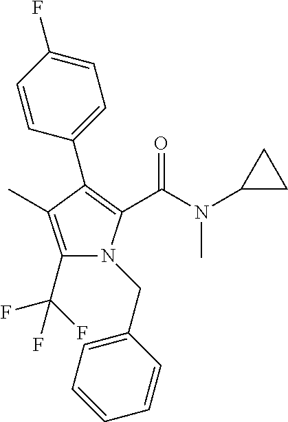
C1(C2=C(C(N(C3CC3)C)=O)N(CC3=CC=CC=C3)C(C(F)(F)F)=C2C)=CC=C(F)C=C1
